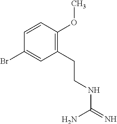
C(NC(=N)N)CC1=C(OC)C=CC(Br)=C1
